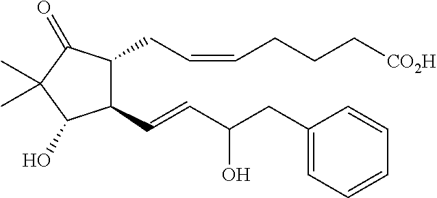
C1(C=CC(CC2=CC=CC=C2)O)C(CC=CCCC[CO2H])C(=O)C(C)(C)C1O
